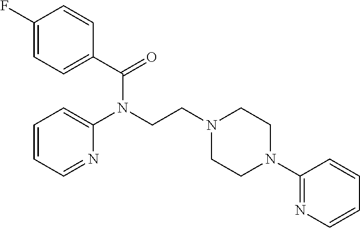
C(N1CCN(C2=NC=CC=C2)CC1)CN(C1=CC=CC=N1)C(=O)C1=CC=C(F)C=C1
